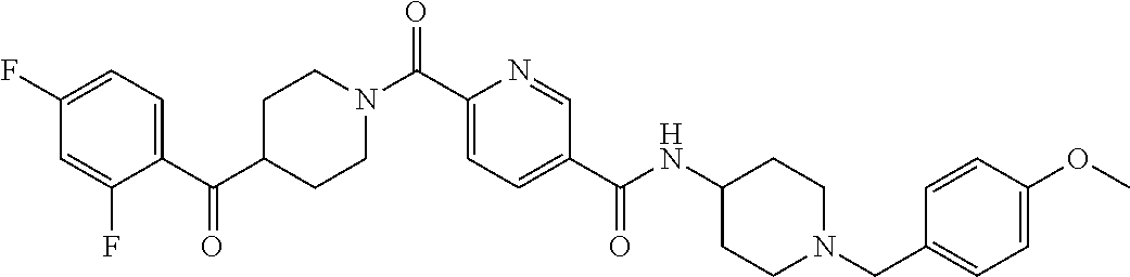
C1CN(C(C2=CC=C(C(=O)NC3CCN(CC4=CC=C(OC)C=C4)CC3)C=N2)=O)CCC1C(C1=CC=C(F)C=C1F)=O
